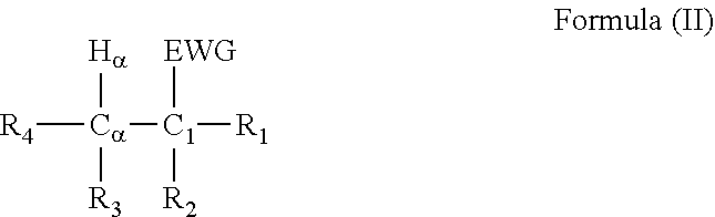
[R4][Ca]([C1]([R1])([EWG])[R2])([Ha])[R3]
